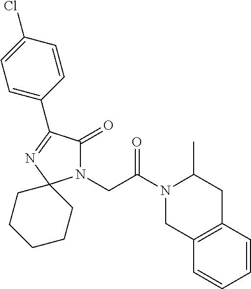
N1(CC(N2CC3=C(CC2C)C=CC=C3)=O)C(=O)C(C2=CC=C(Cl)C=C2)=NC12CCCCC2
